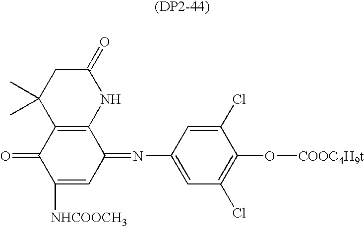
C1([NHCOOCH3])=CC(=NC2=CC(Cl)=C(O[COOC4H9t])C(Cl)=C2)C2=C(C1=O)C(C)(C)CC(=O)N2
